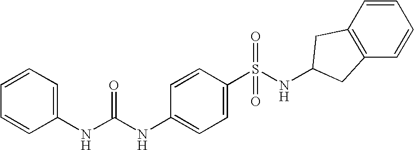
C1(NC(NC2=CC=C(S(NC3CC4=C(C=CC=C4)C3)(=O)=O)C=C2)=O)=CC=CC=C1
